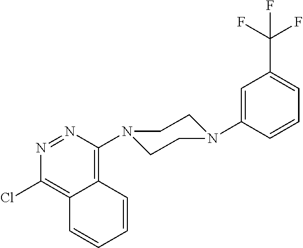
C1=CC(N2CCN(C3=C4C(=C(Cl)N=N3)C=CC=C4)CC2)=CC(C(F)(F)F)=C1
